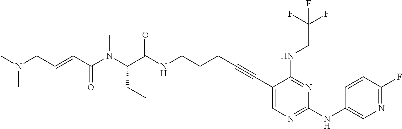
C1(C#CCCCNC(C(N(C(C=CCN(C)C)=O)C)CC)=O)=CN=C(NC2=CN=C(F)C=C2)N=C1NCC(F)(F)F
